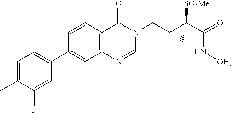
C1=NC2=C(C=CC(C3=CC=C(C)C(F)=C3)=C2)C(=O)N1CCC(C(=O)N[OH])([SO2Me])C
